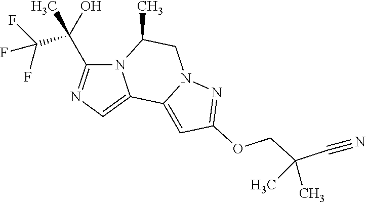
N12C(C(C(F)(F)F)(O)C)=NC=C1C1=CC(OCC(C#N)(C)C)=NN1CC2C
